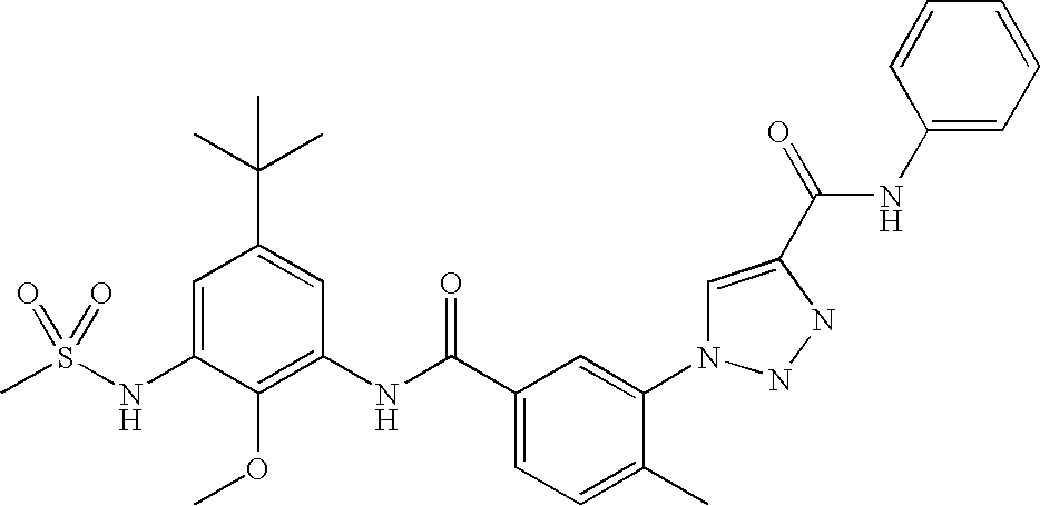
CS(NC1=CC(C(C)(C)C)=CC(NC(C2=CC=C(C)C(N3C=C(C(=O)NC4=CC=CC=C4)NN3)=C2)=O)=C1OC)(=O)=O
